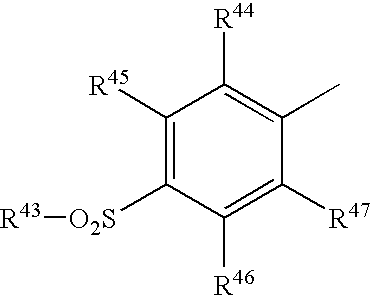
C1([R45])=C([O2S][R43])C([R46])=C([R47])C(C)=C1[R44]
